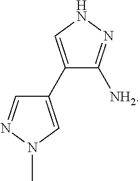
C1([NH2])=NNC=C1C1=CN(C)N=C1
